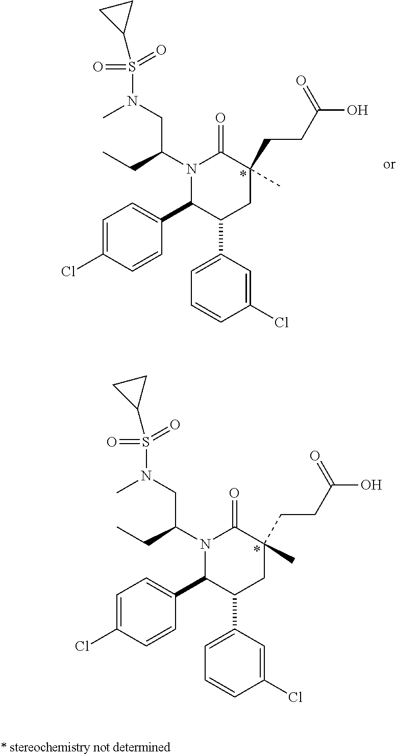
C1(C2C(C3=CC=CC(Cl)=C3)CC(C)(CCC(=O)O)C(=O)N2C(CN(C)S(=O)(=O)C2CC2)CC)=CC=C(Cl)C=C1.*.C1(C2C(C3=CC=CC(Cl)=C3)CC(C)(CCC(=O)O)C(=O)N2C(CN(C)S(=O)(=O)C2CC2)CC)=CC=C(Cl)C=C1.*
